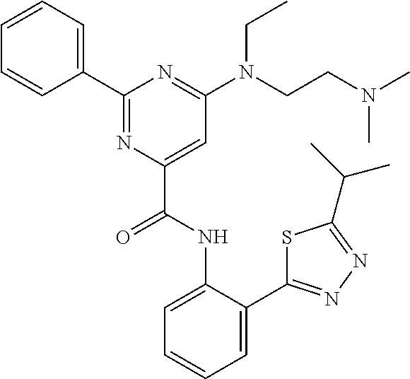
C1=C(NC(C2=CC(N(CCN(C)C)CC)=NC(C3=CC=CC=C3)=N2)=O)C(C2=NN=C(C(C)C)S2)=CC=C1
